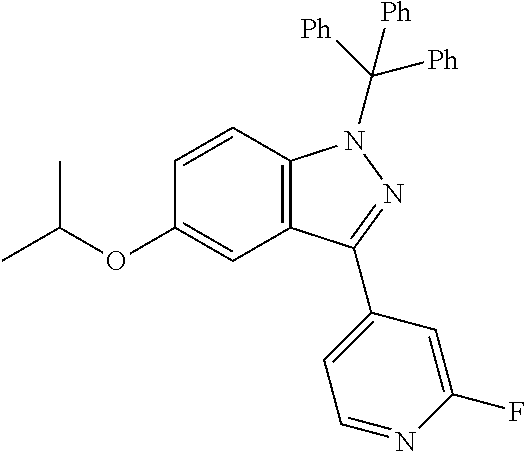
C1=CC2=C(C=C1OC(C)C)C(C1=CC=NC(F)=C1)=NN2C([Ph])([Ph])[Ph]
